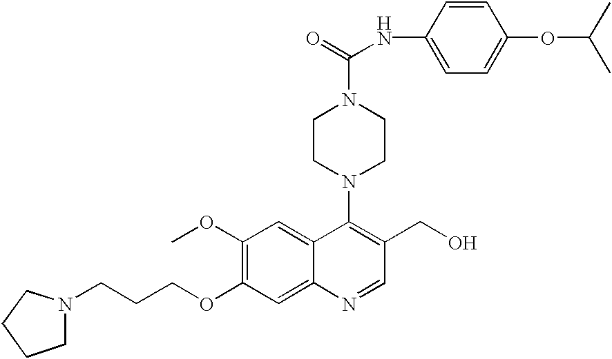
C1(OC)=C(OCCCN2CCCC2)C=C2C(=C1)C(N1CCN(C(=O)NC3=CC=C(OC(C)C)C=C3)CC1)=C(CO)C=N2
